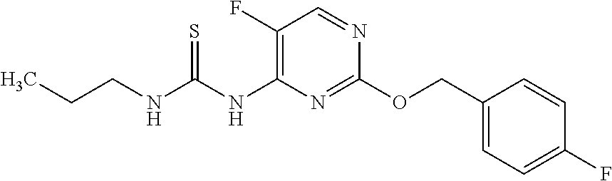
C1(F)=C(NC(NCCC)=S)N=C(OCC2=CC=C(F)C=C2)N=C1
